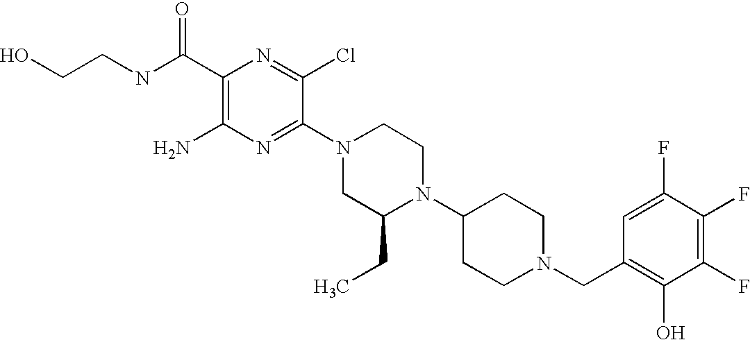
C1(C(NCCO)=O)=C(N)N=C(N2CC(CC)N(C3CCN(CC4=C(O)C(F)=C(F)C(F)=C4)CC3)CC2)C(Cl)=N1
